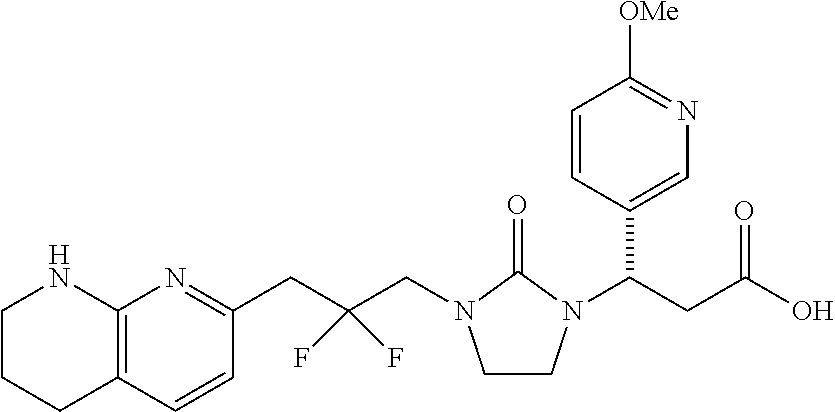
C12=C(C=CC(CC(CN3CCN(C(CC(O)=O)C4=CN=C([OMe])C=C4)C3=O)(F)F)=N1)CCCN2
